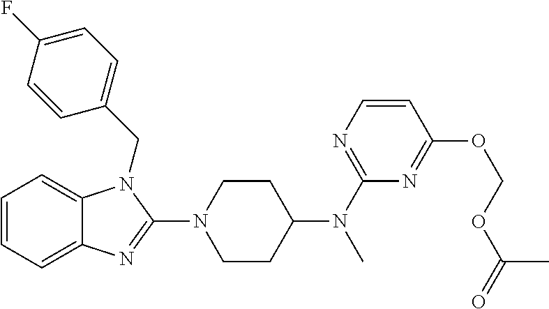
C1=CC=C2C(=C1)N(CC1=CC=C(F)C=C1)C(N1CCC(N(C)C3=NC=CC(OCOC(C)=O)=N3)CC1)=N2
